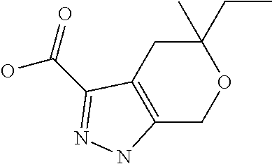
C12=C(CC(CC)(C)OC1)C(C(=O)O)=NN2
